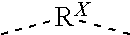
C[RX]C
